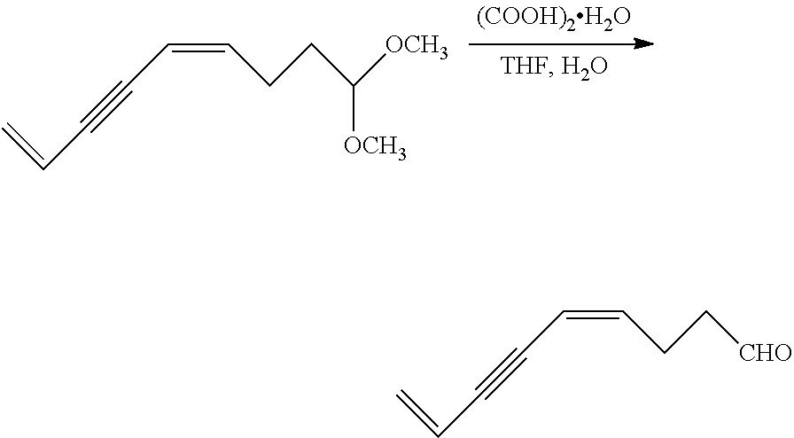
C=CC#CC=CCCC([OCH3])[OCH3].C=CC#CC=CCC[CHO]
